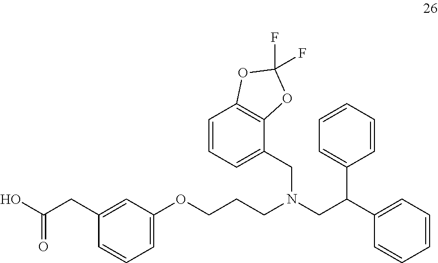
C1(CC(O)=O)=CC(OCCCN(CC(C2=CC=CC=C2)C2=CC=CC=C2)CC2=CC=CC3=C2OC(F)(F)O3)=CC=C1
